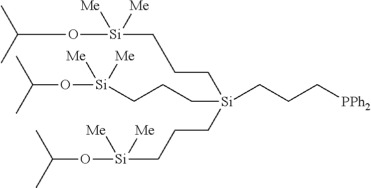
C(C[Si](CCC[Si](OC(C)C)([Me])[Me])(CCC[PPh2])CCC[Si]([Me])(OC(C)C)[Me])C[Si](OC(C)C)([Me])[Me]
